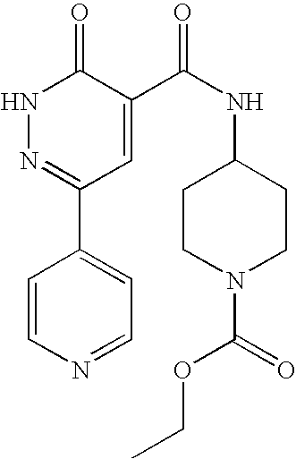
C1=CN=CC=C1C1=NNC(=O)C(C(NC2CCN(C(=O)OCC)CC2)=O)=C1
